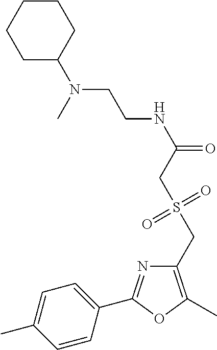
C1=C(C)C=CC(C2=NC(CS(CC(NCCN(C3CCCCC3)C)=O)(=O)=O)=C(C)O2)=C1
